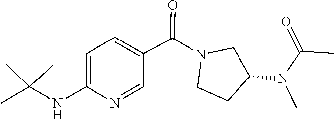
CN(C(=O)C)C1CCN(C(C2=CC=C(NC(C)(C)C)N=C2)=O)C1
